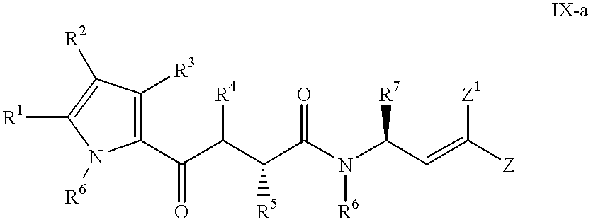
C1(C(C(C(C(N(C(C=C([Z])[Z1])[R7])[R6])=O)[R5])[R4])=O)=C([R3])C([R2])=C([R1])N1[R6]
